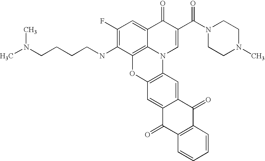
C1(F)=C(NCCCCN(C)C)C2=C3C(=C1)C(=O)C(C(N1CCN(C)CC1)=O)=CN3C1=C(O2)C=C2C(=C1)C(=O)C1=C(C2=O)C=CC=C1
